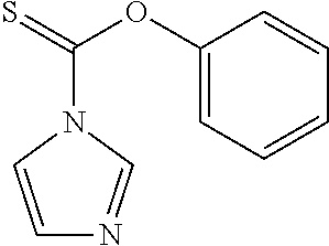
C1=CN(C(=S)OC2=CC=CC=C2)C=N1
